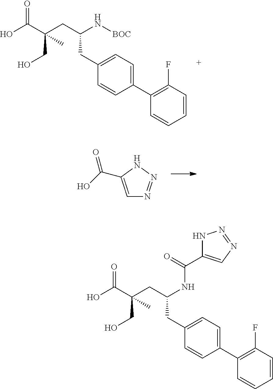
C1=CC=CC(F)=C1C1=CC=C(CC(CC(C(O)=O)(CO)C)N[BOC])C=C1.C1=C(C(O)=O)NN=N1.C1=CC=CC(F)=C1C1=CC=C(CC(CC(C(O)=O)(CO)C)NC(=O)C2=CN=NN2)C=C1
